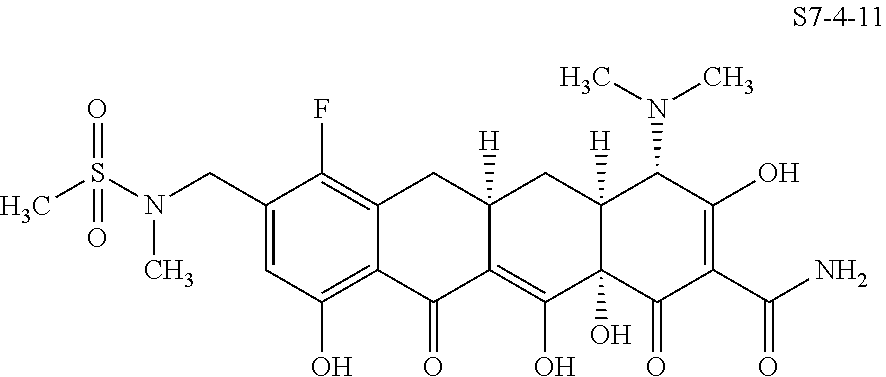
C1(CN(C)S(=O)(C)=O)=CC(O)=C2C(=C1F)CC1([H])C(=C(O)C3(O)C([H])(C1)C(N(C)C)C(O)=C(C(N)=O)C3=O)C2=O
